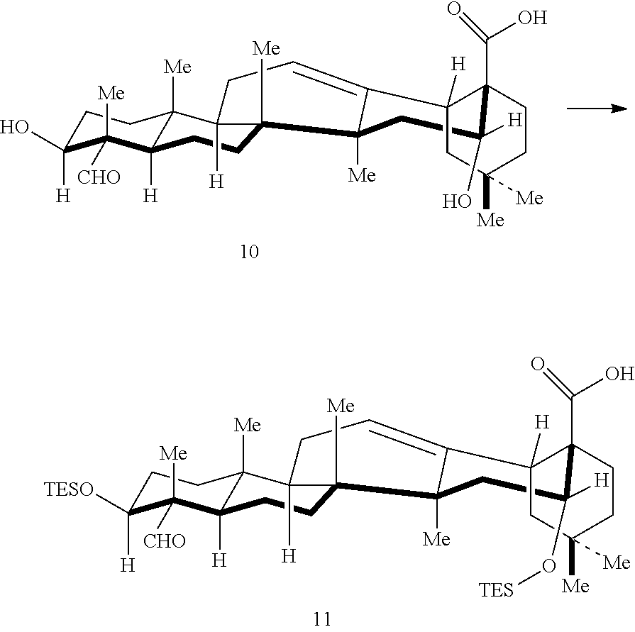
C1C([H])([TESO])C([Me])([CHO])C2([H])C([Me])(C1)C1([H])CC=C3C([Me])(C1([Me])CC2)CC([H])(O[TES])C1(C(=O)O)C3([H])CC([Me])([Me])CC1.C1C([H])(O)C([Me])([CHO])C2([H])C([Me])(C1)C1([H])CC=C3C([Me])(C1([Me])CC2)CC([H])(O)C1(C(=O)O)C3([H])CC([Me])([Me])CC1
